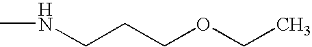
N(CCCOCC)C
